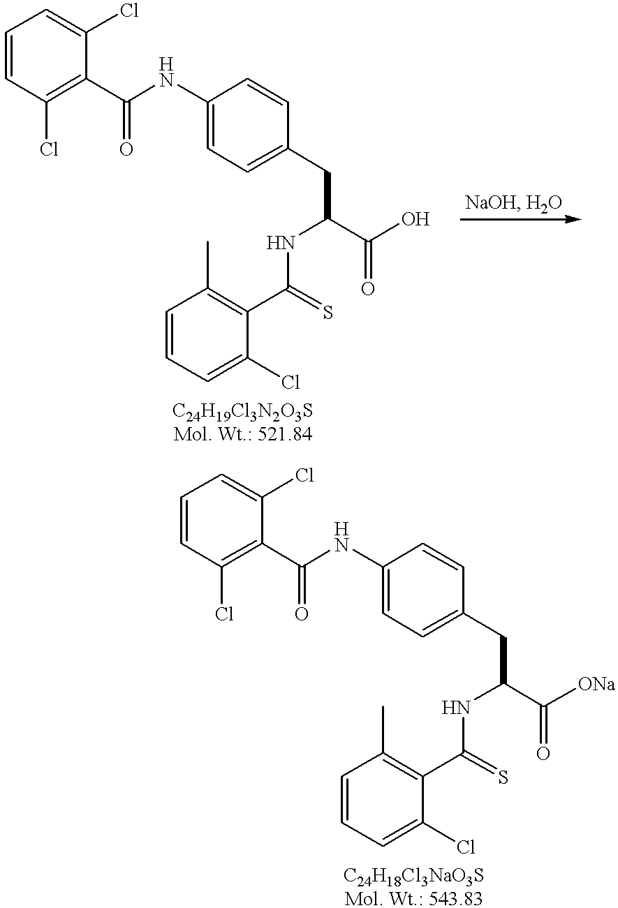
C1(NC(C2=C(Cl)C=CC=C2Cl)=O)=CC=C(CC(C(O)=O)NC(C2=C(C)C=CC=C2Cl)=S)C=C1.C1(NC(C2=C(Cl)C=CC=C2Cl)=O)=CC=C(CC(C(=O)[ONa])NC(C2=C(C)C=CC=C2Cl)=S)C=C1
